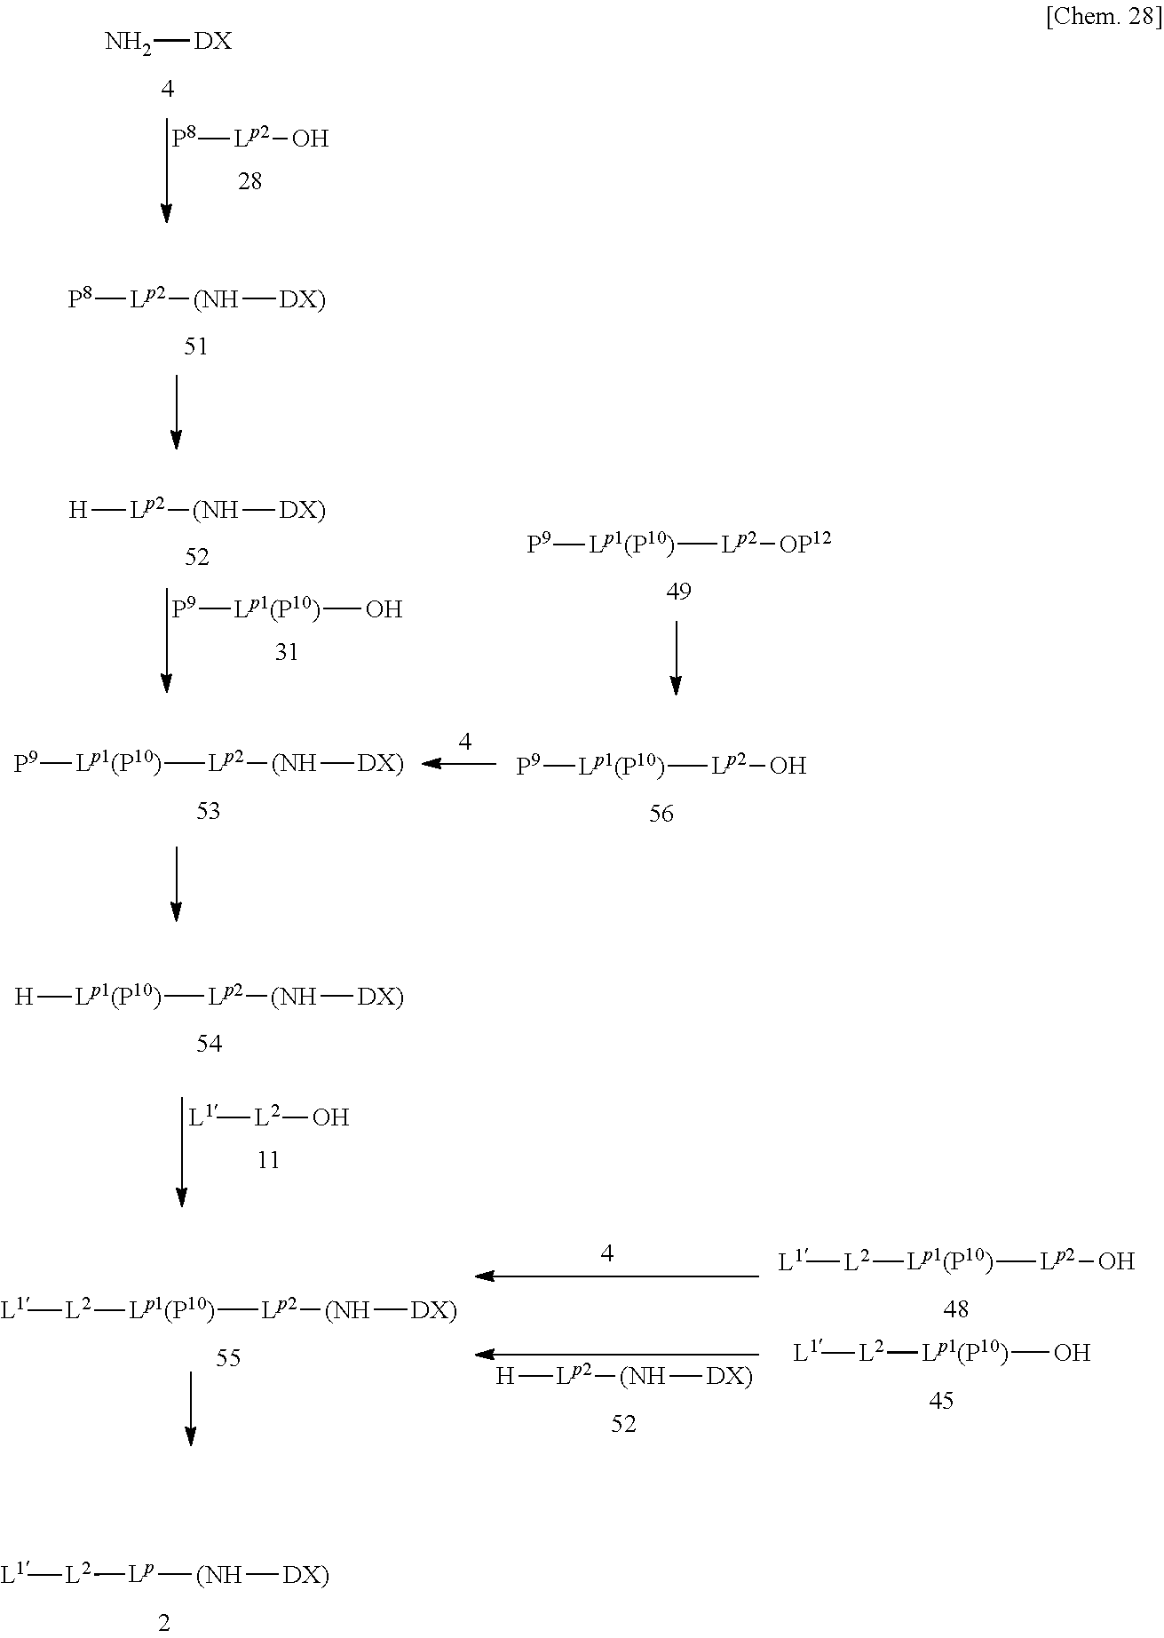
[Lp]([(NH][DX)])[L2][L1].N[DX].[P8][Lp2]O.[P8][Lp2][(NH][DX)].[H][Lp2][(NH][DX)].[P9][Lp1(P10)]O.[Lp1(P10)]([Lp2][OP12])[P9].[Lp1(P10)]([Lp2][(NH][DX)])[P9].[Lp1(P10)]([Lp2]O)[P9].[Lp1(P10)]([Lp2][(NH][DX)])[H].[L1][L2]O.[Lp1(P10)]([Lp2][(NH][DX)])[L2][L1].[H][Lp2][(NH][DX)].[Lp1(P10)]([Lp2]O)[L2][L1].[Lp1(P10)](O)[L2][L1]
